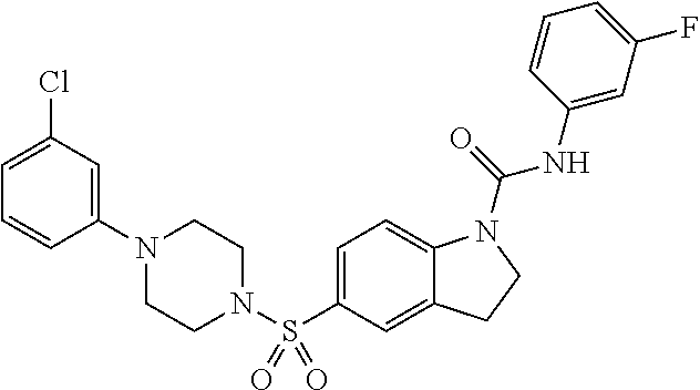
C1(N2CCN(S(C3=CC=C4C(=C3)CCN4C(=O)NC3=CC(F)=CC=C3)(=O)=O)CC2)=CC(Cl)=CC=C1
